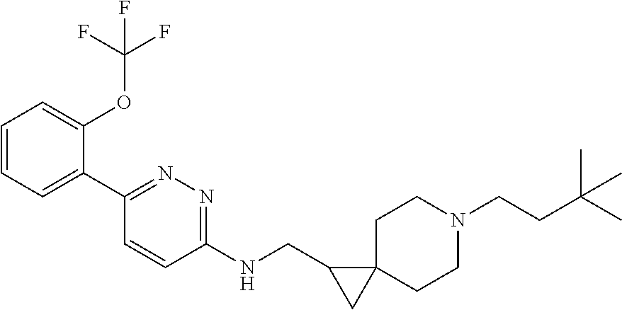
CC(CCN1CCC2(CC1)CC2CNC1=NN=C(C2=CC=CC=C2OC(F)(F)F)C=C1)(C)C
